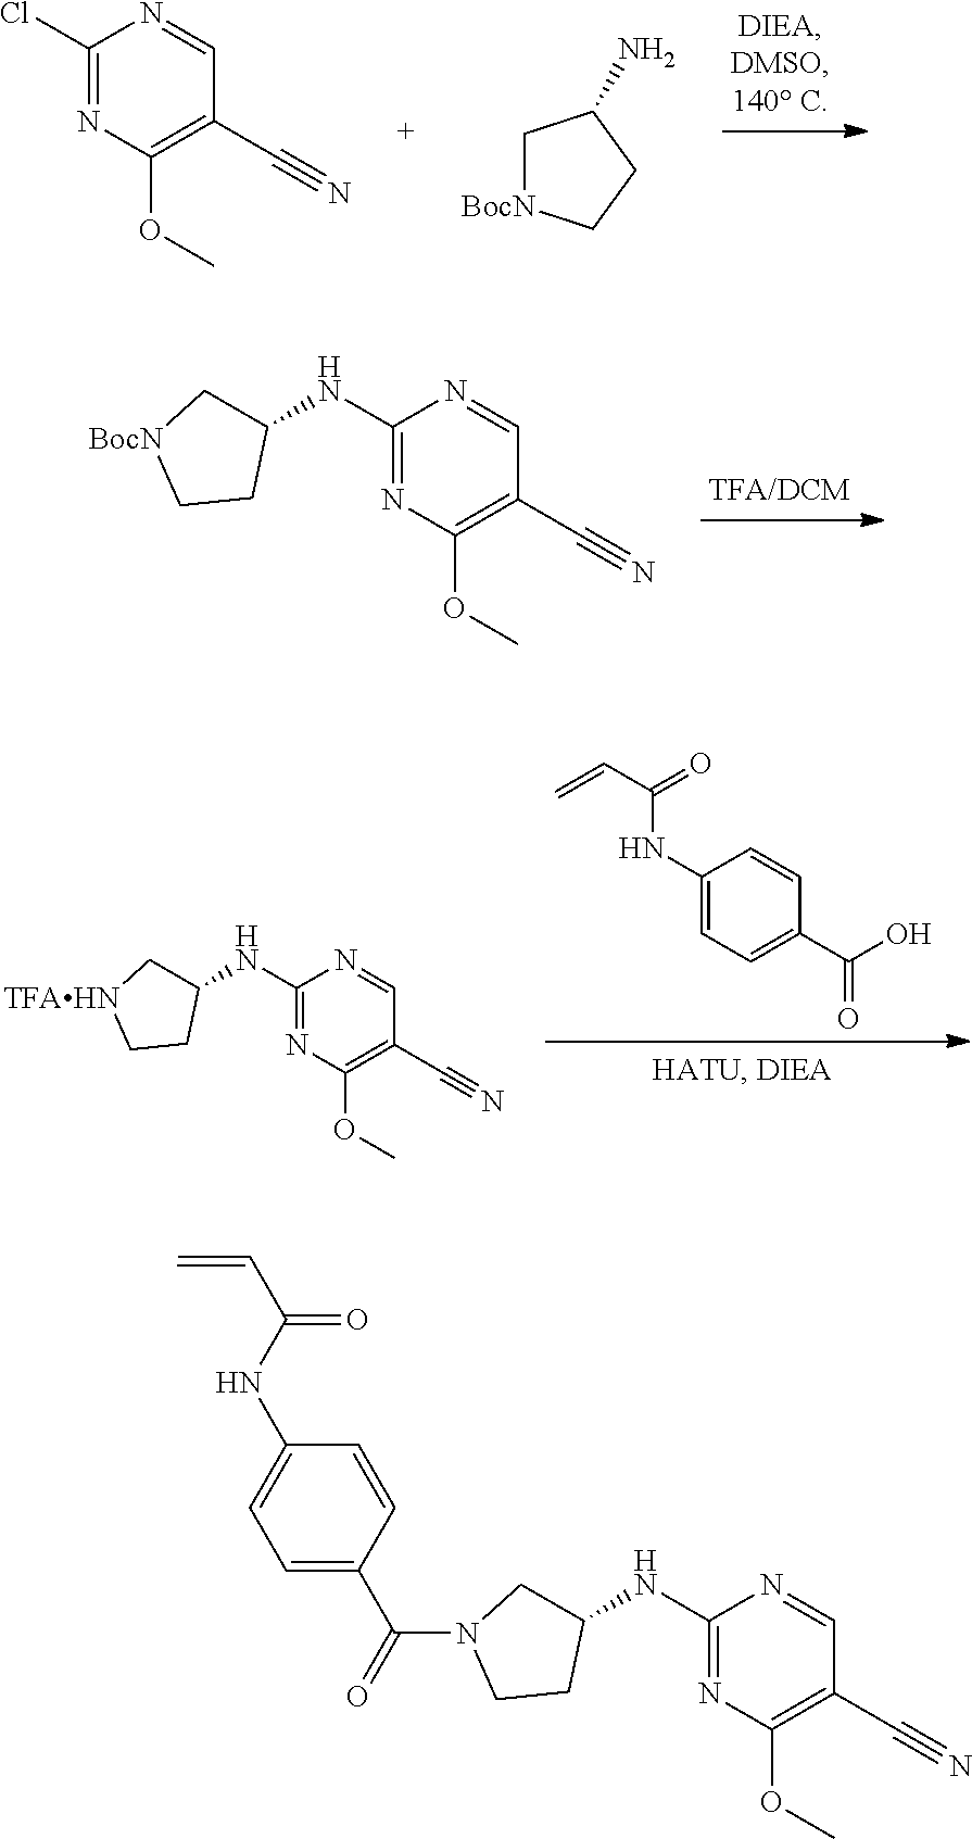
C1(Cl)=NC(OC)=C(C#N)C=N1.C1[BocN]CCC1N.C1(NC2C[BocN]CC2)=NC(OC)=C(C#N)C=N1.C1(NC(C=C)=O)=CC=C(C(O)=O)C=C1.C1(NC2C[TFAHN]CC2)=NC(OC)=C(C#N)C=N1.C1(NC2CN(C(C3=CC=C(NC(C=C)=O)C=C3)=O)CC2)=NC(OC)=C(C#N)C=N1
